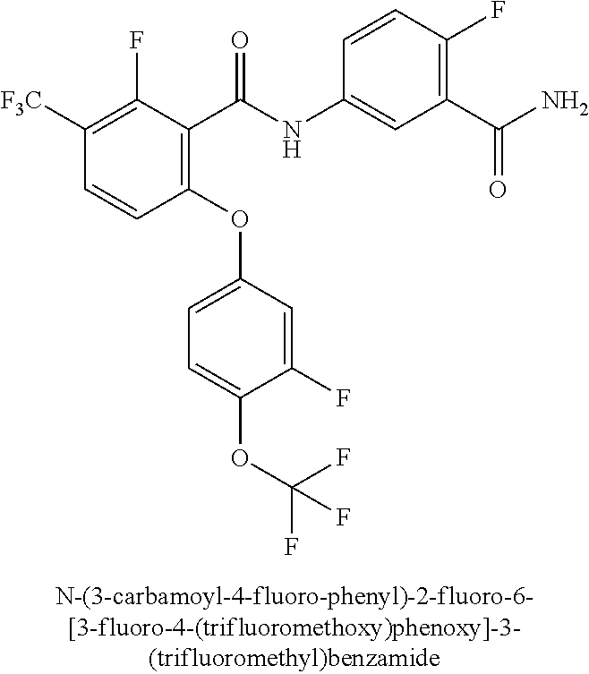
C1([F3C])=C(F)C(C(NC2=CC(C(N)=O)=C(F)C=C2)=O)=C(OC2=CC=C(OC(F)(F)F)C(F)=C2)C=C1
